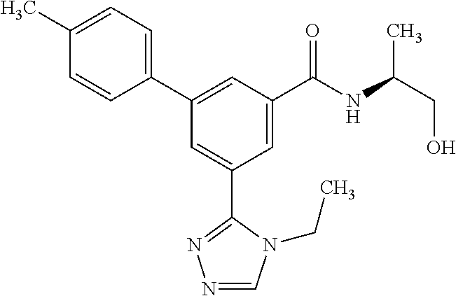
C1(C2=CC(C(NC(CO)C)=O)=CC(C3=NN=CN3CC)=C2)=CC=C(C)C=C1
